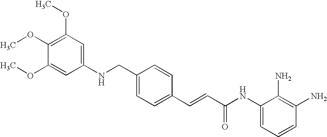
C1(OC)=C(OC)C(OC)=CC(NCC2=CC=C(C=CC(NC3=CC=CC(N)=C3N)=O)C=C2)=C1
